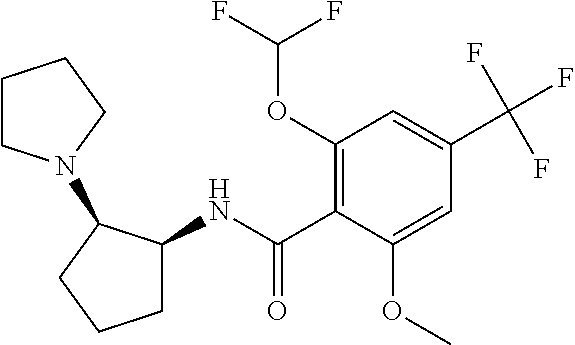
C1(OC(F)F)=C(C(NC2CCCC2N2CCCC2)=O)C(OC)=CC(C(F)(F)F)=C1
